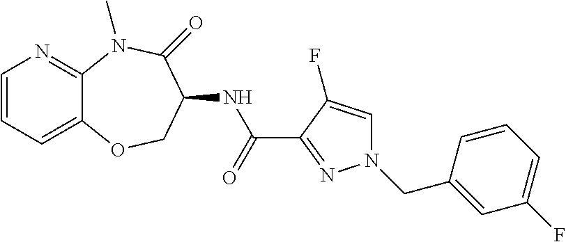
C1=CC=C2C(=N1)N(C)C(=O)C(NC(C1=NN(CC3=CC(F)=CC=C3)C=C1F)=O)CO2
